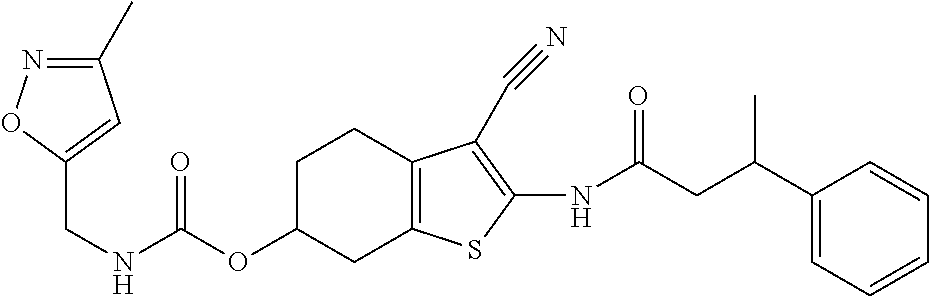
C(NC(OC1CC2=C(CC1)C(C#N)=C(NC(CC(C1=CC=CC=C1)C)=O)S2)=O)C1=CC(C)=NO1
